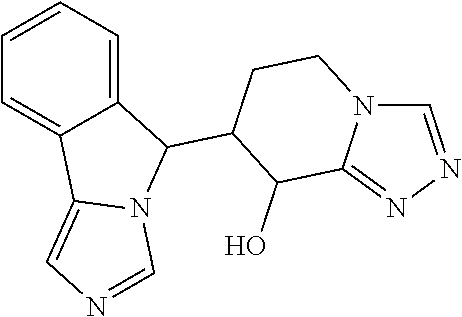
C1=CC=C2C(=C1)C1=CN=CN1C2C1CCN2C(=NN=C2)C1O
